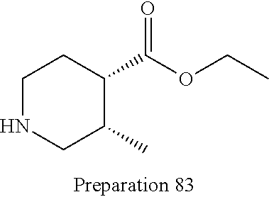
C1(C(OCC)=O)CCNCC1C
